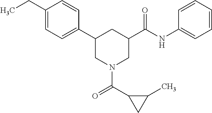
C1(CC)=CC=C(C2CN(C(C3CC3C)=O)CC(C(NC3=CC=CC=C3)=O)C2)C=C1
